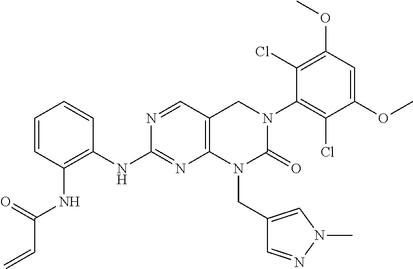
C12=C(C=NC(NC3=C(NC(C=C)=O)C=CC=C3)=N1)CN(C1=C(Cl)C(OC)=CC(OC)=C1Cl)C(=O)N2CC1=CN(C)N=C1
